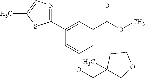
C1=C(C(OC)=O)C=C(C2=NC=C(C)S2)C=C1OCC1(C)COCC1
